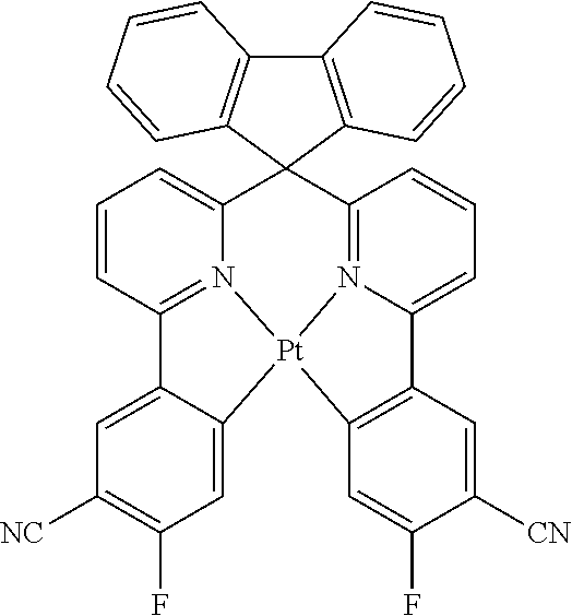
C1=C2C(=CC([NC])=C1F)C1=N3C(=CC=C1)C1(C4=N5C(=CC=C4)C4=C(C=C(F)C([CN])=C4)[Pt]235)C2=C(C3=C1C=CC=C3)C=CC=C2
